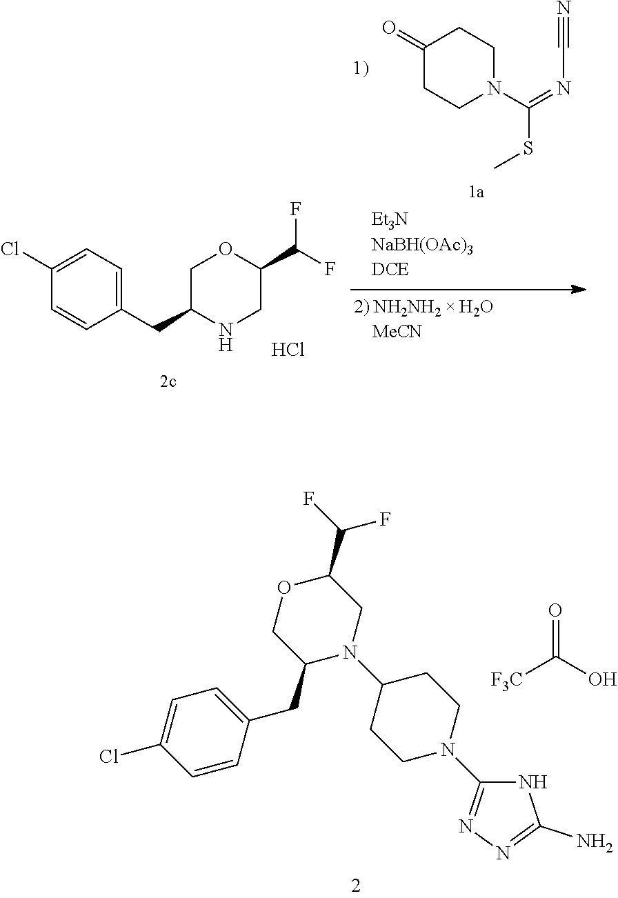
O=C([F3C])O.C1=CC(CC2N(C3CCN(C4=NN=C(N)N4)CC3)CC(C(F)F)OC2)=CC=C1Cl.C1(=O)CCN(C(=NC#N)SC)CC1.C1(Cl)=CC=C(CC2COC(C(F)F)CN2)C=C1.Cl
